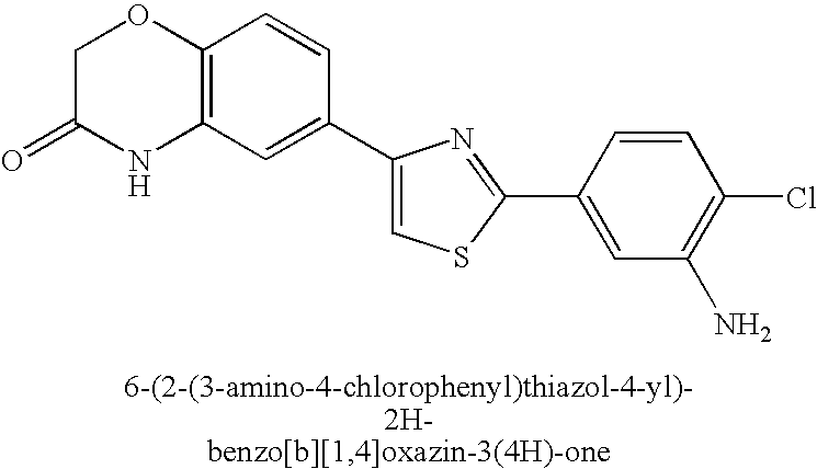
C1C(=O)NC2=C(O1)C=CC(C1=CSC(C3=CC(N)=C(Cl)C=C3)=N1)=C2
